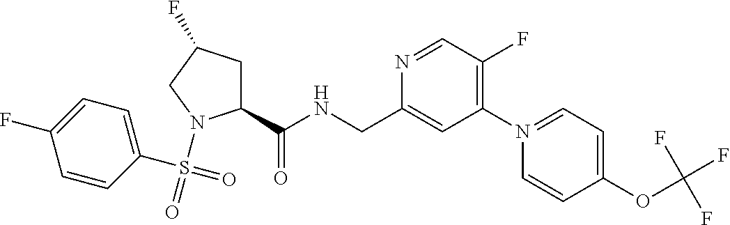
C1=CC(S(=O)(N2C(C(NCC3=CC(N4=CC=C(OC(F)(F)F)C=C4)=C(F)C=N3)=O)CC(F)C2)=O)=CC=C1F
